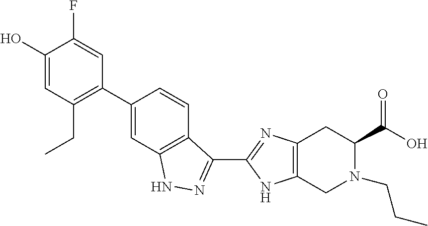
C1(C2=C(CC)C=C(O)C(F)=C2)=CC2=C(C=C1)C(C1=NC3=C(CN(CCC)C(C(=O)O)C3)N1)=NN2
